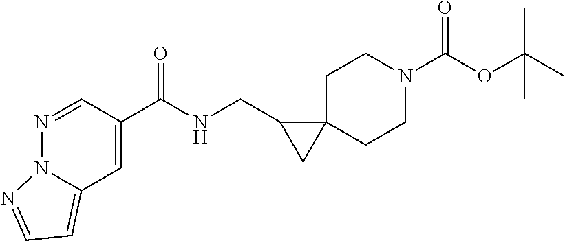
O=C(OC(C)(C)C)N1CCC2(CC1)C(CNC(=O)C1=CC3=CC=NN3N=C1)C2
